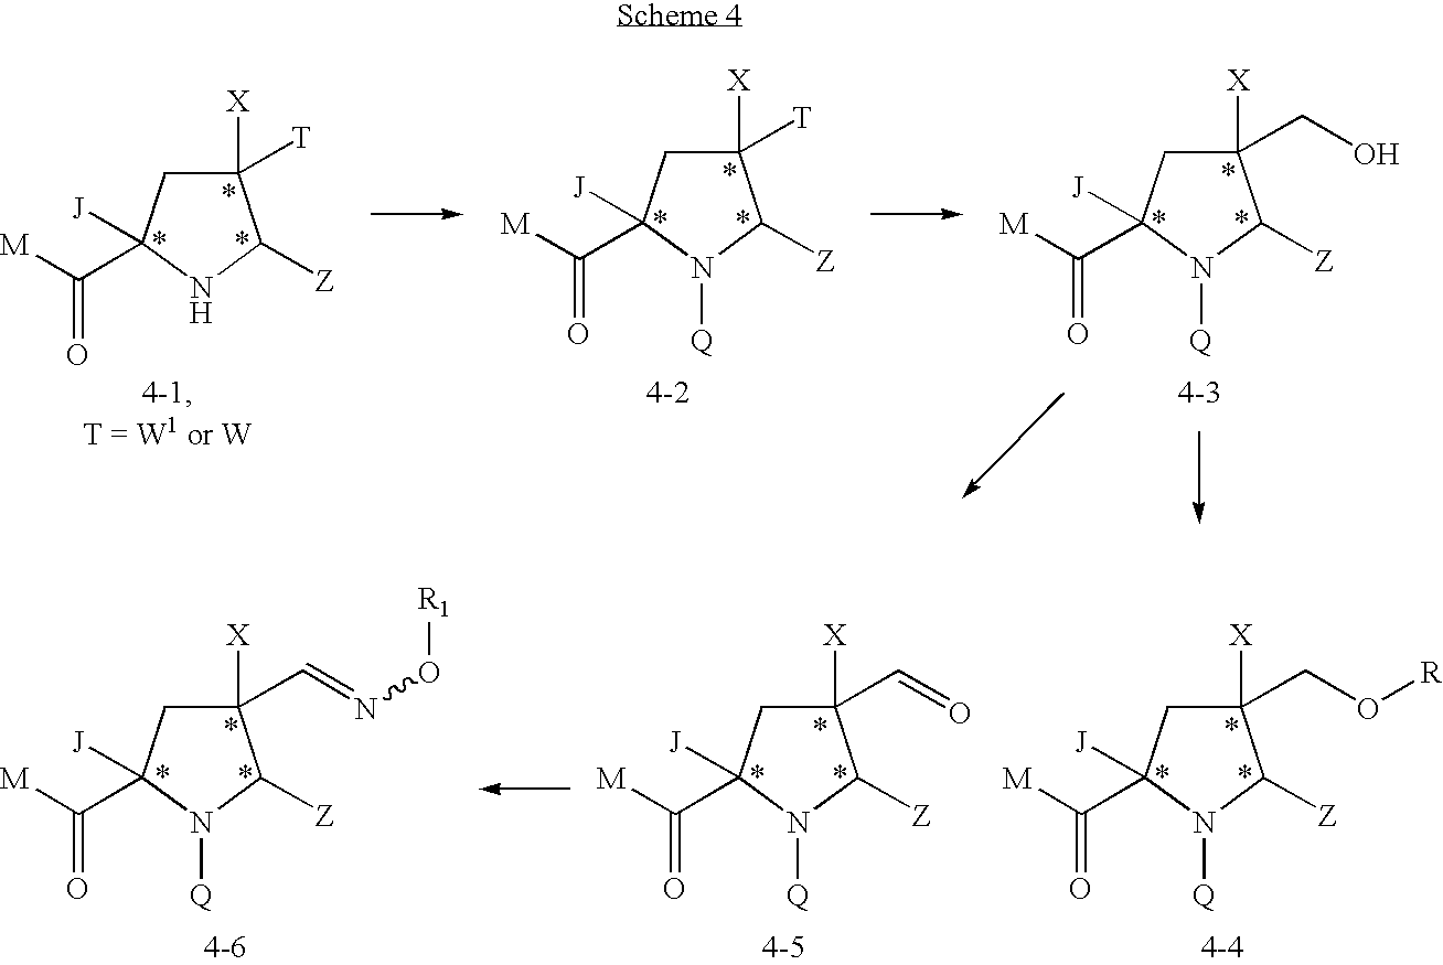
[M]C(=O)C1([J])CC([X])([T])C([Z])N1.[M]C(=O)C1([J])CC([X])([T])C([Z])N1[Q].[M]C(=O)C1([J])CC([X])(CO)C([Z])N1[Q].[M]C(=O)C1([J])CC([X])(CO[R])C([Z])N1[Q].[M]C(=O)C1([J])CC([X])(C=O)C([Z])N1[Q].[M]C(=O)C1([J])CC([X])(C=NO[R1])C([Z])N1[Q]
